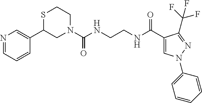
N1(C(NCCNC(C2=CN(C3=CC=CC=C3)N=C2C(F)(F)F)=O)=O)CCSC(C2=CN=CC=C2)C1
